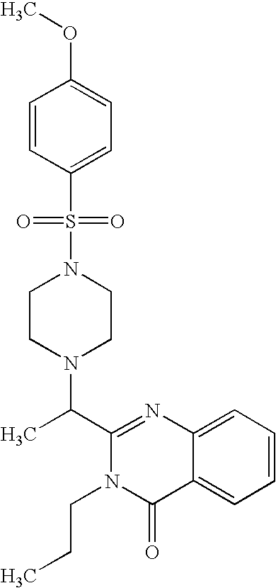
N1(S(=O)(=O)C2=CC=C(OC)C=C2)CCN(C(C2=NC3=CC=CC=C3C(=O)N2CCC)C)CC1
